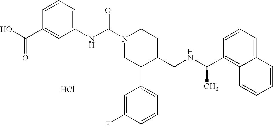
Cl.C1(NC(N2CC(C3=CC=CC(F)=C3)C(CNC(C3=C4C(=CC=C3)C=CC=C4)C)CC2)=O)=CC=CC(C(O)=O)=C1
